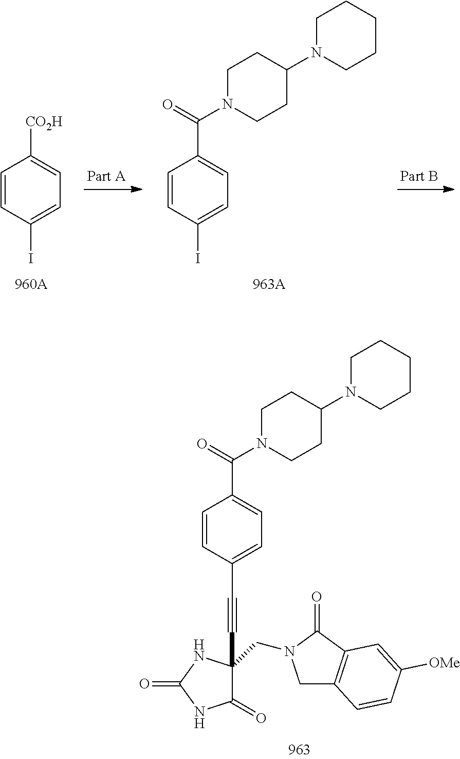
C1=CC(I)=CC=C1[CO2H].C1=CC(I)=CC=C1C(=O)N1CCC(N2CCCCC2)CC1.C1=CC(C#CC2(CN3CC4=C(C3=O)C=C([OMe])C=C4)C(=O)NC(=O)N2)=CC=C1C(N1CCC(N2CCCCC2)CC1)=O
